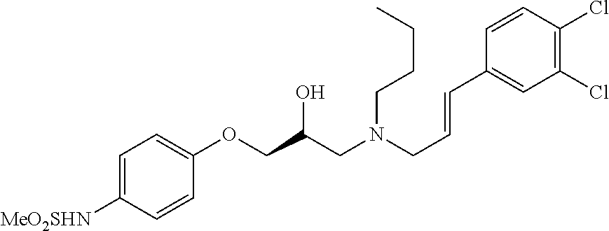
C1=C([MeO2SHN])C=CC(OCC(CN(CC=CC2=CC(Cl)=C(Cl)C=C2)CCCC)O)=C1
